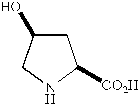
C1C(O)CNC1[CO2H]
